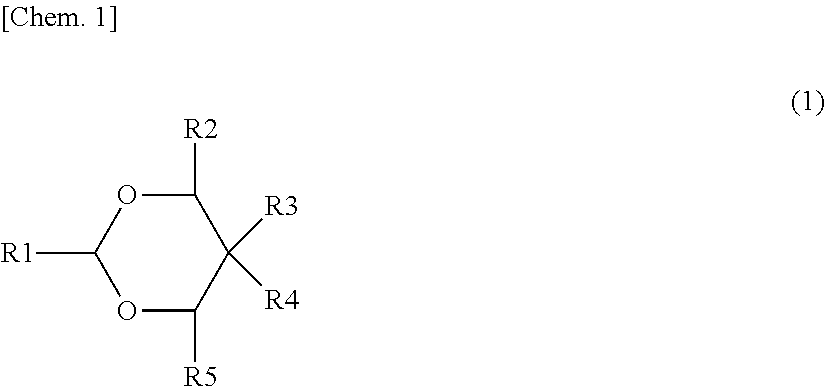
O1C([R5])C([R3])([R4])C([R2])OC1[R1]
